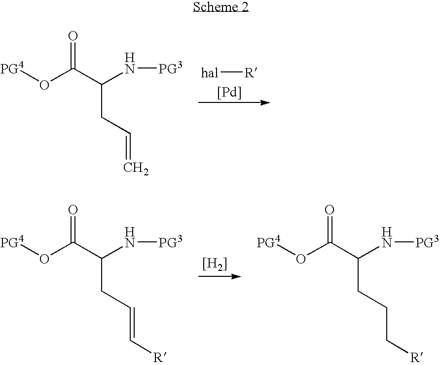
[PG4]OC(C(N[PG3])CC=C)=O.[hal][R].[Pd].[PG4]OC(C(N[PG3])CC=C[R])=O.[[H2]].[PG4]OC(C(N[PG3])CCC[R])=O
